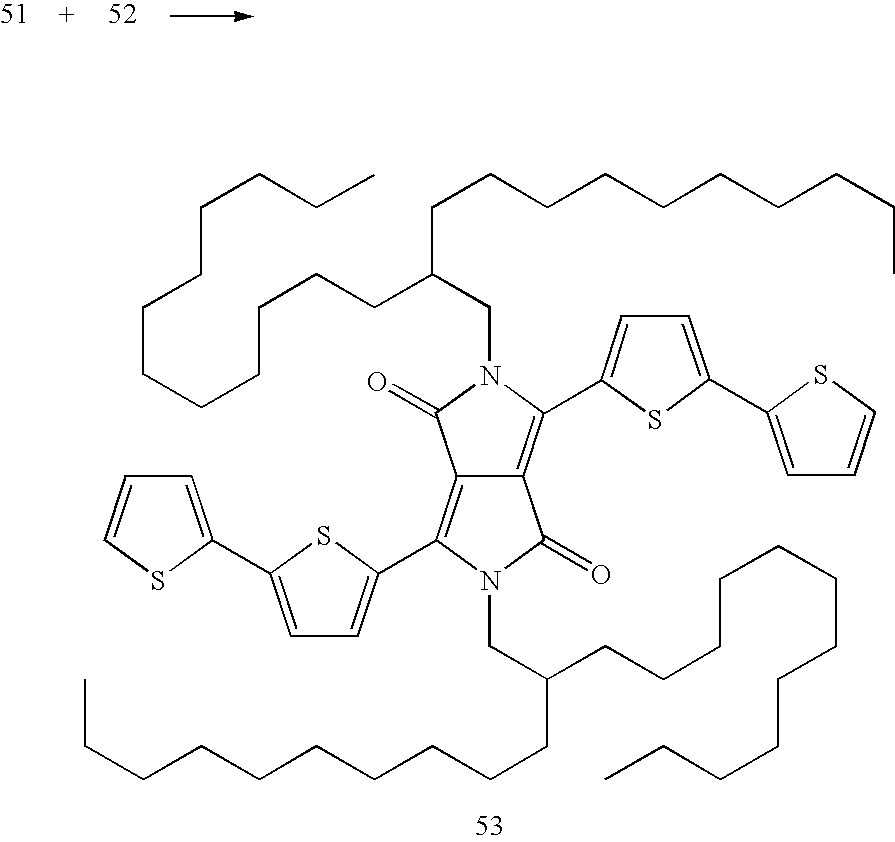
C12=C(C3=CC=C(C4=CC=CS4)S3)N(CC(CCCCCCCCCCCC)CCCCCCCCCC)C(=O)C1=C(C1=CC=C(C3=CC=CS3)S1)N(CC(CCCCCCCCCC)CCCCCCCCCCCC)C2=O
